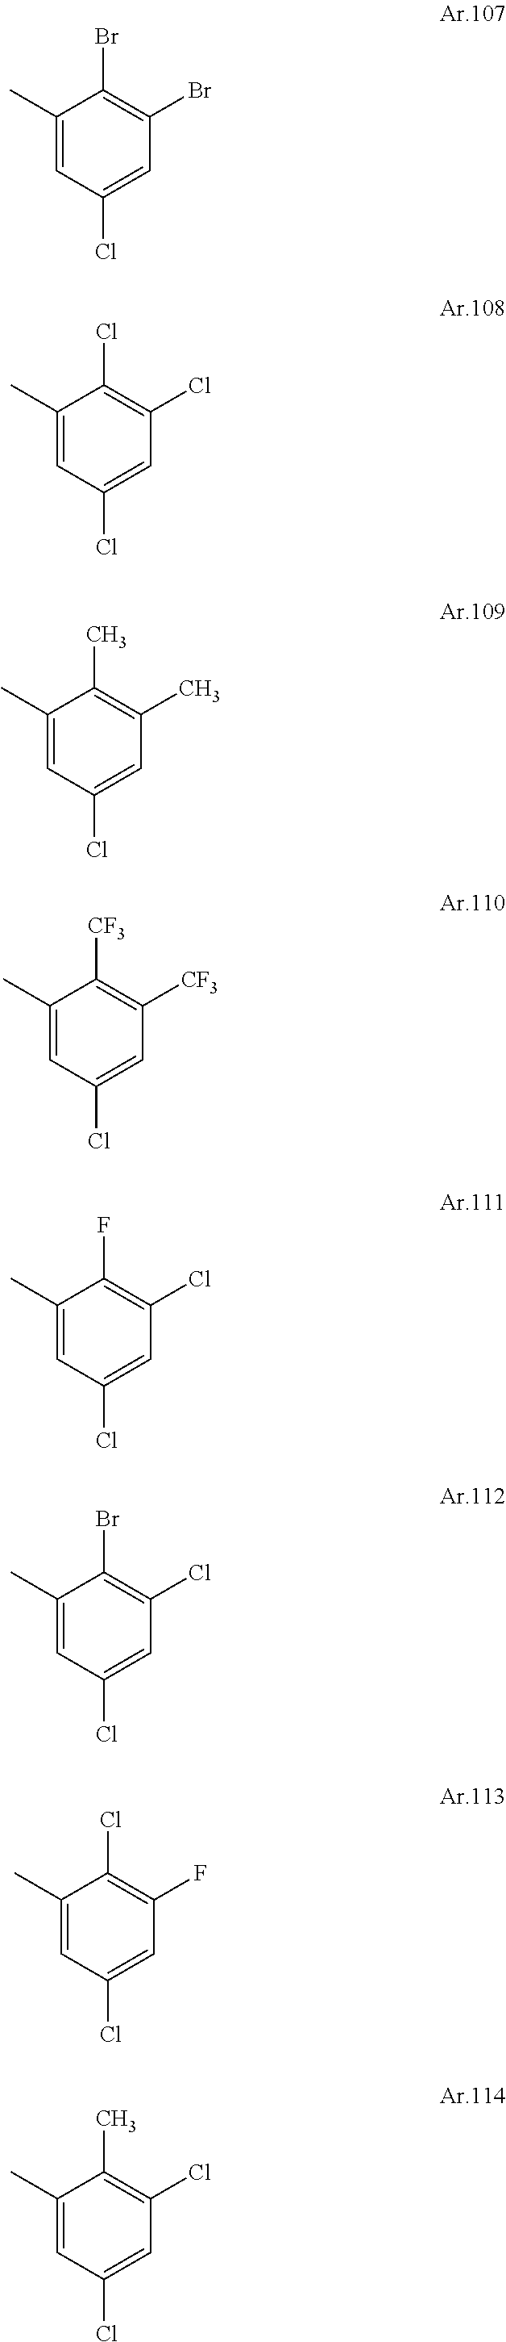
C1(C)=CC(Cl)=CC(Br)=C1Br.C1(C)=CC(Cl)=CC(Cl)=C1Cl.C1(C)=CC(Cl)=CC(C)=C1C.C1(C)=CC(Cl)=CC([CF3])=C1[CF3].C1(C)=CC(Cl)=CC(Cl)=C1F.C1(C)=CC(Cl)=CC(Cl)=C1Br.C1(C)=CC(Cl)=CC(F)=C1Cl.C1(C)=CC(Cl)=CC(Cl)=C1C
